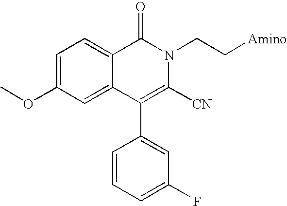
C1=C(OC)C=C2C(=C1)C(=O)N(CC[Amino])C([CN])=C2C1=CC(F)=CC=C1
